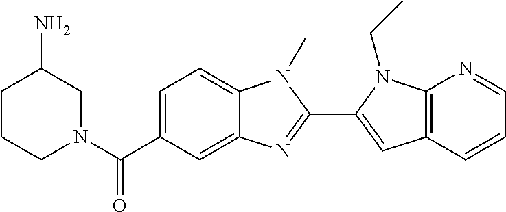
C1=C(C(N2CC(N)CCC2)=O)C=C2C(=C1)N(C)C(C1=CC3=C(N1CC)N=CC=C3)=N2
